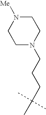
C(N1CCN([Me])CC1)CCC(C)(C)C
